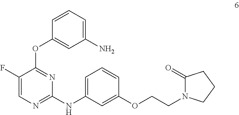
C1=CC=C(N)C=C1OC1=NC(NC2=CC=CC(OCCN3C(=O)CCC3)=C2)=NC=C1F
